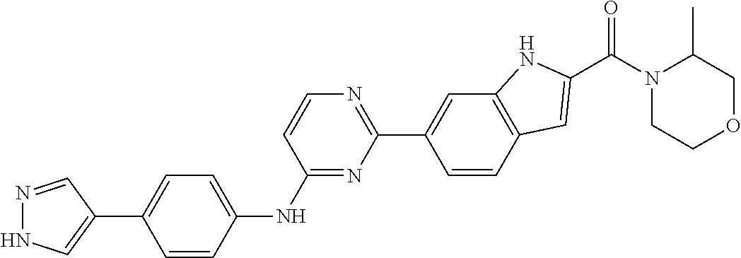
C1=CC(NC2=NC(C3=CC4=C(C=C3)C=C(C(N3CCOCC3C)=O)N4)=NC=C2)=CC=C1C1=CNN=C1
